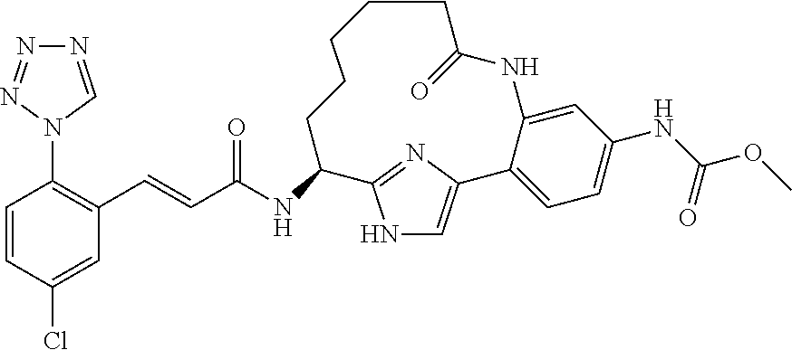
C1=CC(Cl)=CC(C=CC(NC2C3=NC(=CN3)C3=CC=C(NC(OC)=O)C=C3NC(=O)CCCCC2)=O)=C1N1C=NN=N1
